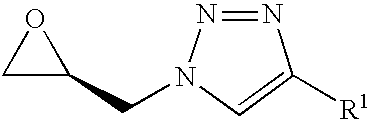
C1C(CN2N=NC([R1])=C2)O1
